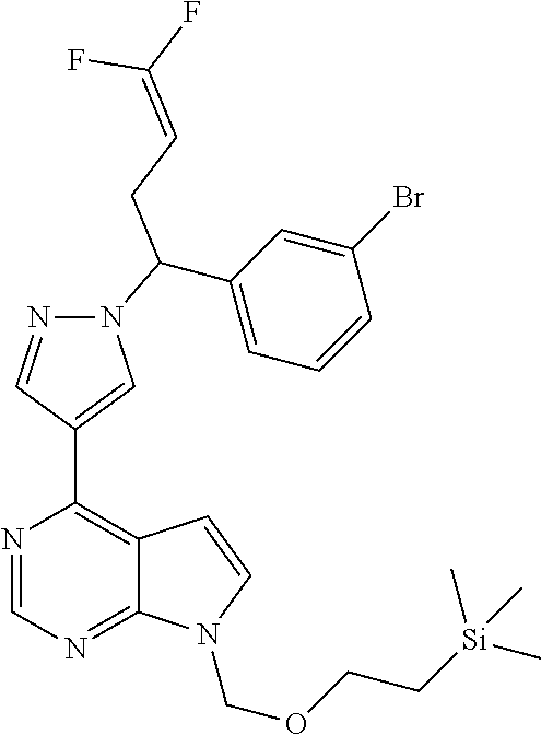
N1=CN=C2C(=C1C1=CN(C(C3=CC=CC(Br)=C3)CC=C(F)F)N=C1)C=CN2COCC[Si](C)(C)C
